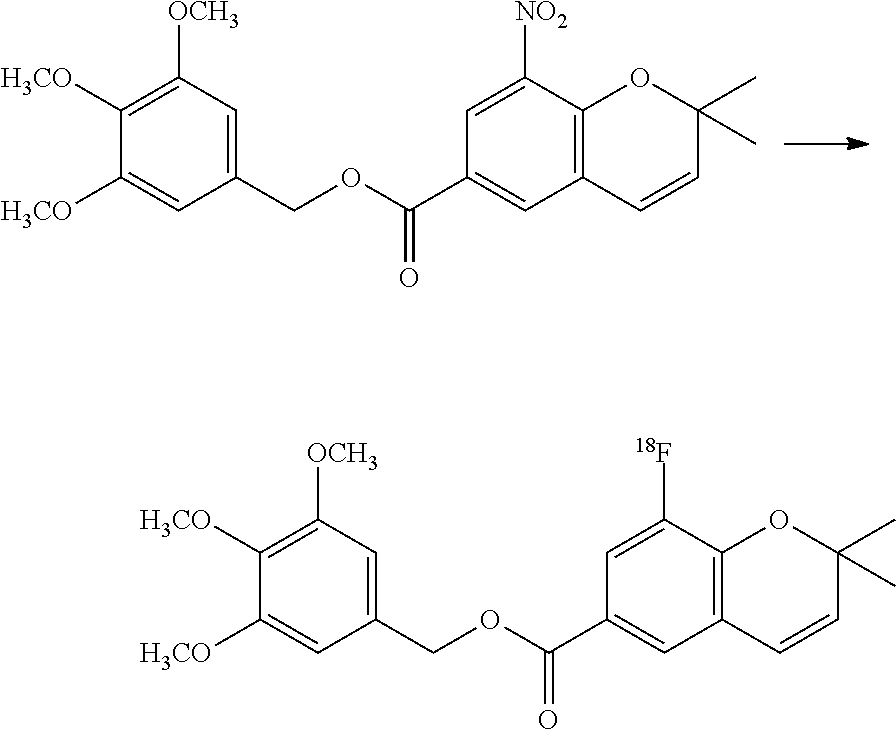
C1(COC(C2=CC3=C(C([NO2])=C2)OC(C)(C)C=C3)=O)=CC([OCH3])=C([H3CO])C([H3CO])=C1.C1(COC(C2=CC3=C(C([18F])=C2)OC(C)(C)C=C3)=O)=CC([OCH3])=C([H3CO])C([H3CO])=C1
